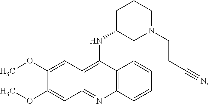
C12=C(C=CC=C1)N=C1C(=C2NC2CN(CCC#N)CCC2)C=C(OC)C(OC)=C1
